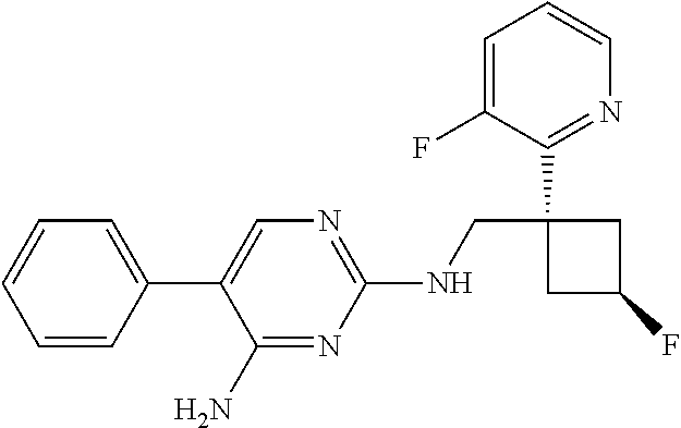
C1(C2=CN=C(NCC3(C4=NC=CC=C4F)CC(F)C3)N=C2N)=CC=CC=C1
